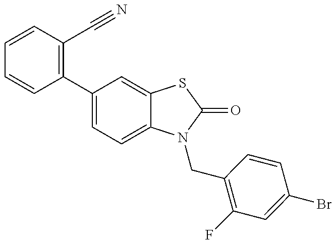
C1=CC(C2=CC=C3C(=C2)SC(=O)N3CC2=C(F)C=C(Br)C=C2)=C(C#N)C=C1
